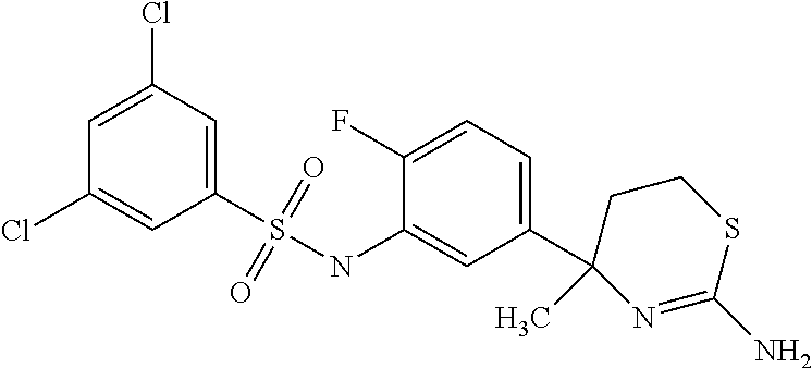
C1=C(Cl)C=C(S(NC2=CC(C3(C)N=C(N)SCC3)=CC=C2F)(=O)=O)C=C1Cl
